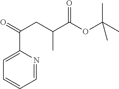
C(CC(C(OC(C)(C)C)=O)C)(C1=CC=CC=N1)=O
